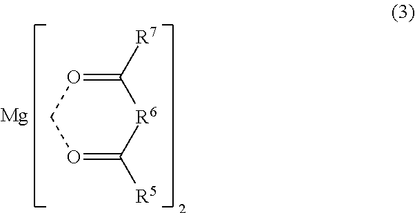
C1([R7])=OCO=C([R5])[R6]1.[Mg]
